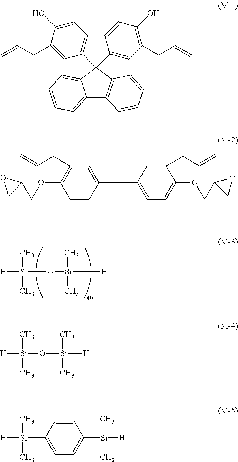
[Si](O[Si]([H])(C)C)([H])(C)C.C12=CC=CC=C1C(C1=CC=C(O)C(CC=C)=C1)(C1=CC(CC=C)=C(O)C=C1)C1=C2C=CC=C1.C1=CC(C(C2=CC=C(OCC3CO3)C(CC=C)=C2)(C)C)=CC(CC=C)=C1OCC1OC1.[Si](O[Si]([H])(C)C)([H])(C)C.C1=CC([Si](C)(C)[H])=CC=C1[Si](C)(C)[H]
